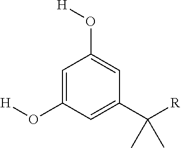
C1=C(O[H])C=C(C([R])(C)C)C=C1O[H]
